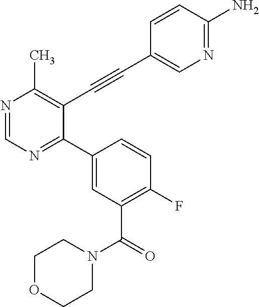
N1=CN=C(C2=CC(C(N3CCOCC3)=O)=C(F)C=C2)C(C#CC2=CN=C(N)C=C2)=C1C
